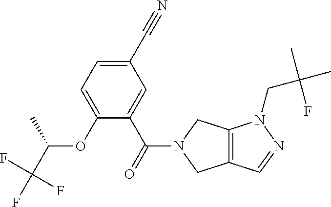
C1(C#N)=CC=C(OC(C(F)(F)F)C)C(C(=O)N2CC3=C(C2)N(CC(F)(C)C)N=C3)=C1
